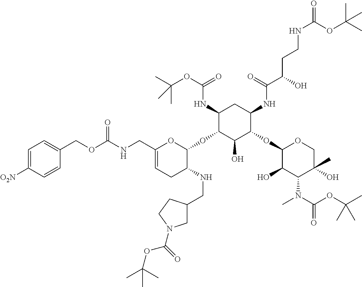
C1=C([O2N])C=CC(COC(NCC2=CCC(NCC3CN(C(=O)OC(C)(C)C)CC3)C(OC3C(O)C(OC4C(O)C(N(C(OC(C)(C)C)=O)C)C(C)(O)CO4)C(NC(C(O)CCNC(=O)OC(C)(C)C)=O)CC3NC(OC(C)(C)C)=O)O2)=O)=C1
